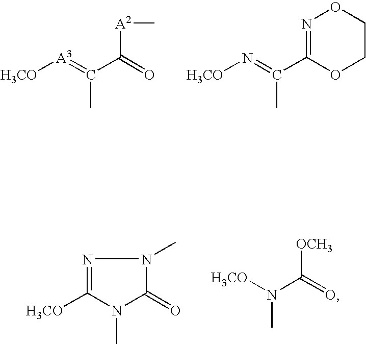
[H3CO][A3]=C(C(=O)[A2]C)C.[H3CO]N=C(C1=NOCCO1)C.N1=C([H3CO])N(C)C(=O)N1C.[H3CO]N(C([OCH3])=O)C
